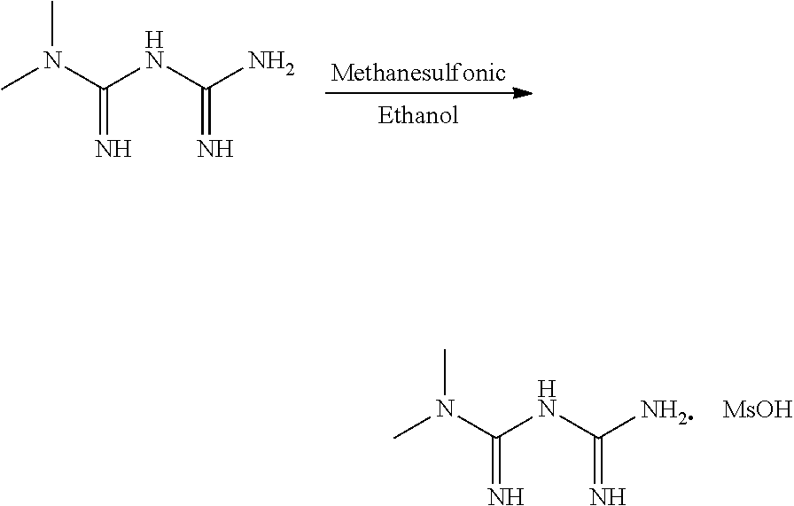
CN(C(NC(N)=N)=N)C.[Methanesulfonic].CN(C(NC(N)=N)=N)C.[MsOH]
